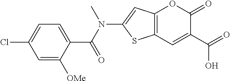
C12=C(C=C(C(=O)O)C(=O)O1)SC(N(C(C1=CC=C(Cl)C=C1[OMe])=O)C)=C2
